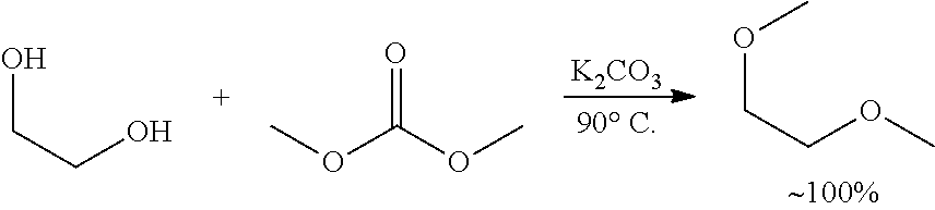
[K2CO3].C(COC)OC.C(CO)O.C(OC)(=O)OC
